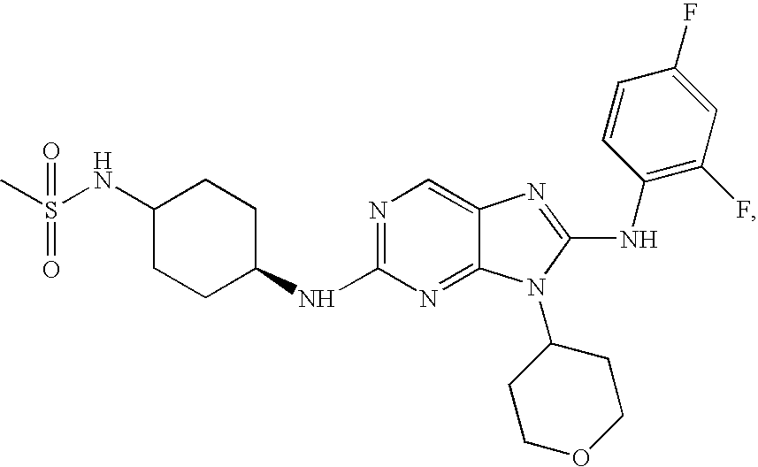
C1CC(NC2=NC=C3C(=N2)N(C2CCOCC2)C(NC2=C(F)C=C(F)C=C2)=N3)CCC1NS(C)(=O)=O
